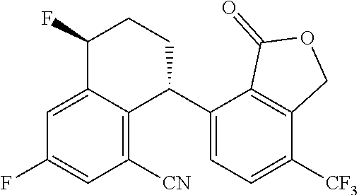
C1=C2C(=C([CN])C=C1F)C(C1=CC=C([CF3])C3=C1C(=O)OC3)CCC2F
